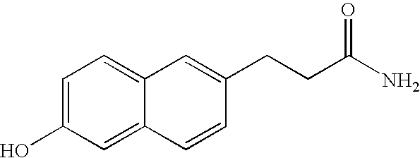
C1=C(O)C=C2C(=C1)C=C(CCC(N)=O)C=C2
